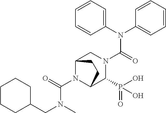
C(C1CCCCC1)N(C(N1C2C(P(O)(=O)O)N(C(N(C3=CC=CC=C3)C3=CC=CC=C3)=O)CC1CC2)=O)C
